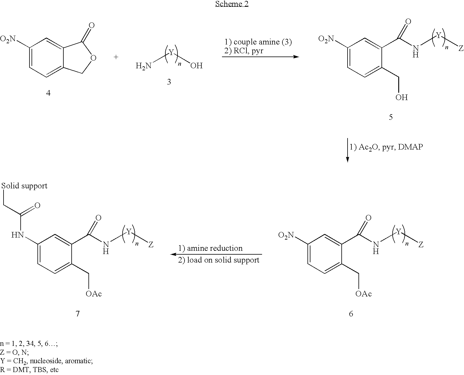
C1([O2N])=CC=C2C(=C1)C(=O)OC2.N[Y]O.C1([O2N])=CC=C(CO)C(C(N[Y][Z])=O)=C1.C1([O2N])=CC=C(C[OAc])C(C(N[Y][Z])=O)=C1.C1(NC(C[Solid support])=O)=CC=C(C[OAc])C(C(N[Y][Z])=O)=C1
